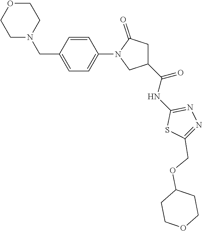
C1OCCN(CC2=CC=C(N3CC(C(NC4=NN=C(COC5CCOCC5)S4)=O)CC3=O)C=C2)C1
